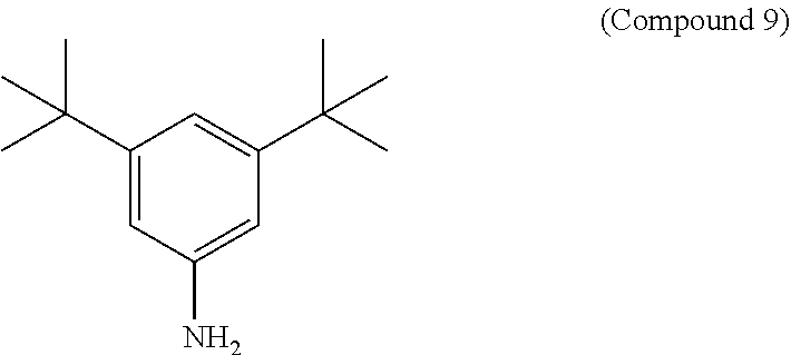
C1(C(C)(C)C)=CC(N)=CC(C(C)(C)C)=C1
